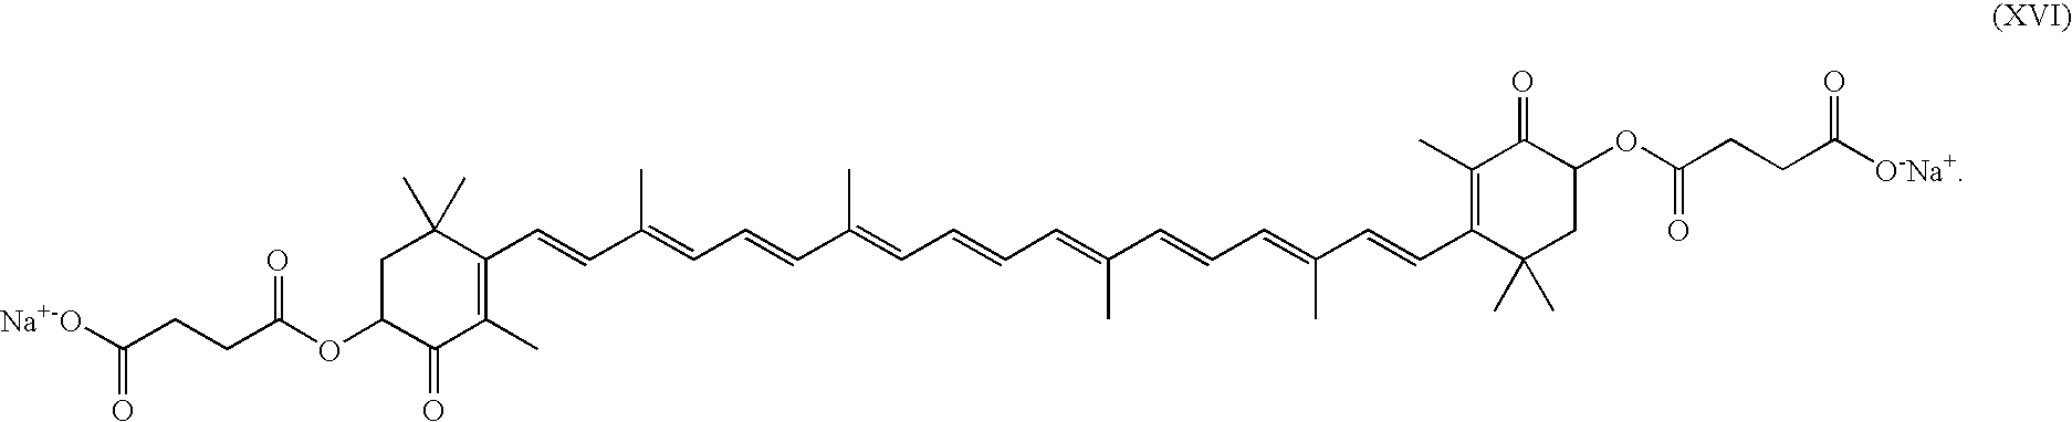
C1C(C)(C)C(C=CC(=CC=CC(=CC=CC=C(C=CC=C(C=CC2=C(C)C(=O)C(OC(CCC([O-Na+])=O)=O)CC2(C)C)C)C)C)C)=C(C)C(=O)C1OC(CCC([Na+-O])=O)=O
